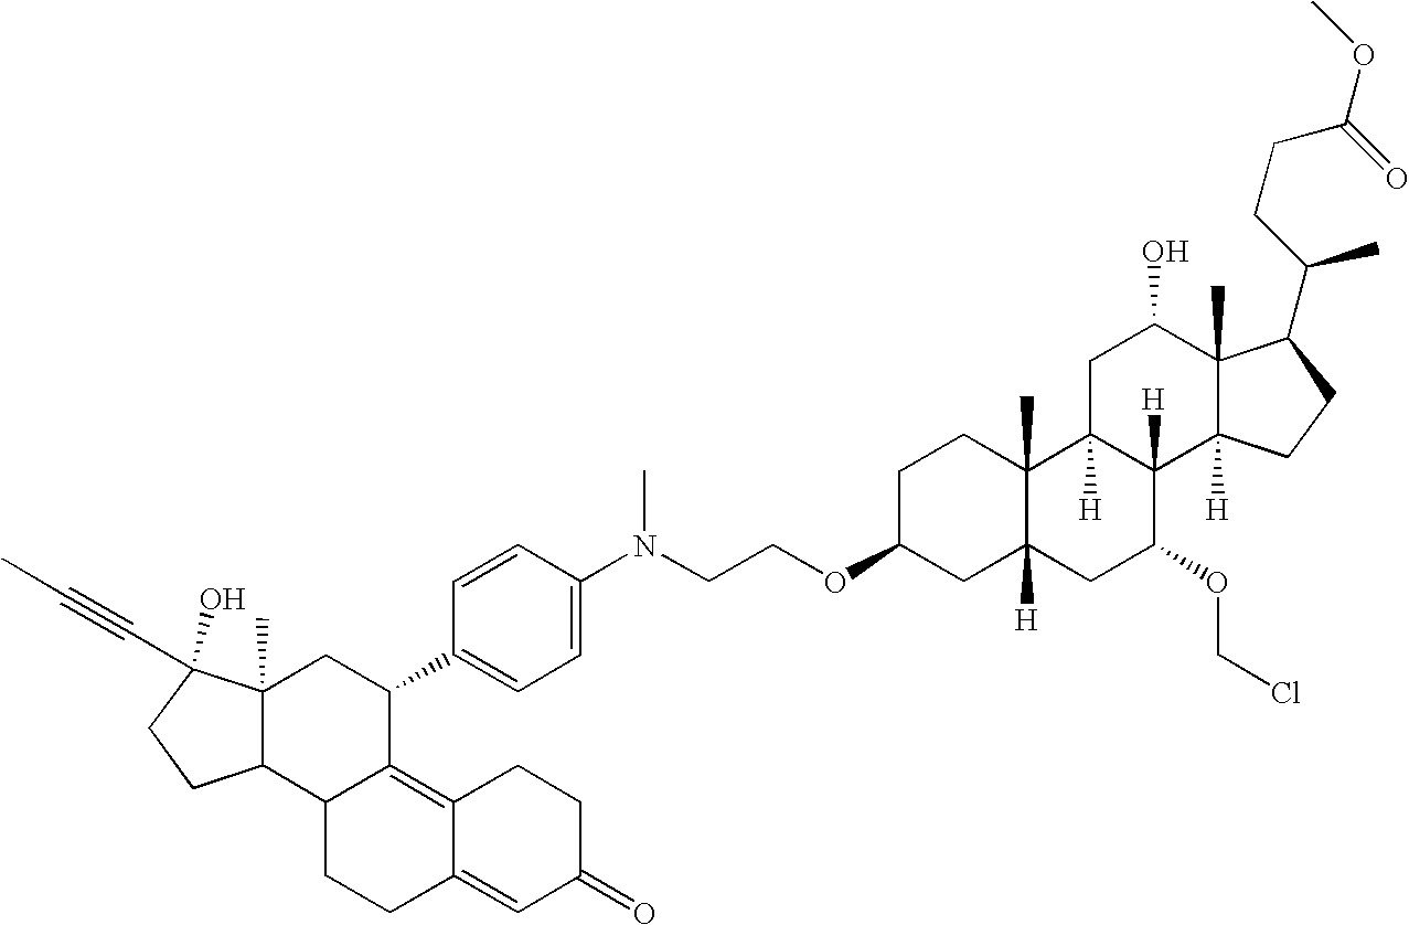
O(C(CCC(C)C1C2(C)C([H])(CC1)C1([H])C([H])(CC2O)C2(C)C([H])(CC1OCCl)CC(OCCN(C)C1=CC=C(C3CC4(C)C(C5C3=C3C(=CC(=O)CC3)CC5)CCC4(O)C#CC)C=C1)CC2)=O)C
